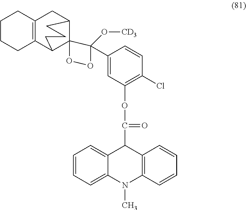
C1=CC=C2C(=C1)C(C(=O)OC1=C(Cl)C=CC(C3(O[CD3])OOC34C3CC5=C(C4CCC3)CCCC5)=C1)C1=C(N2C)C=CC=C1
